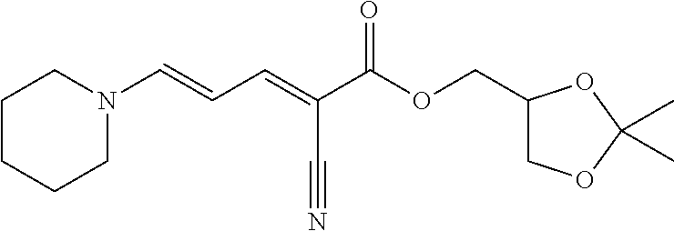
C1CCCN(C=CC=C(C(OCC2COC(C)(C)O2)=O)C#N)C1
